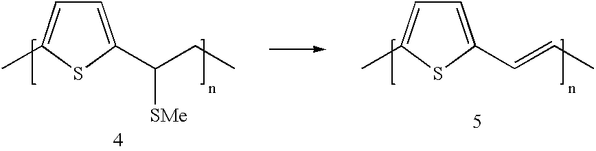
C1(C)=CC=C(C(CC)[SMe])S1.C1(C)=CC=C(C=CC)S1
